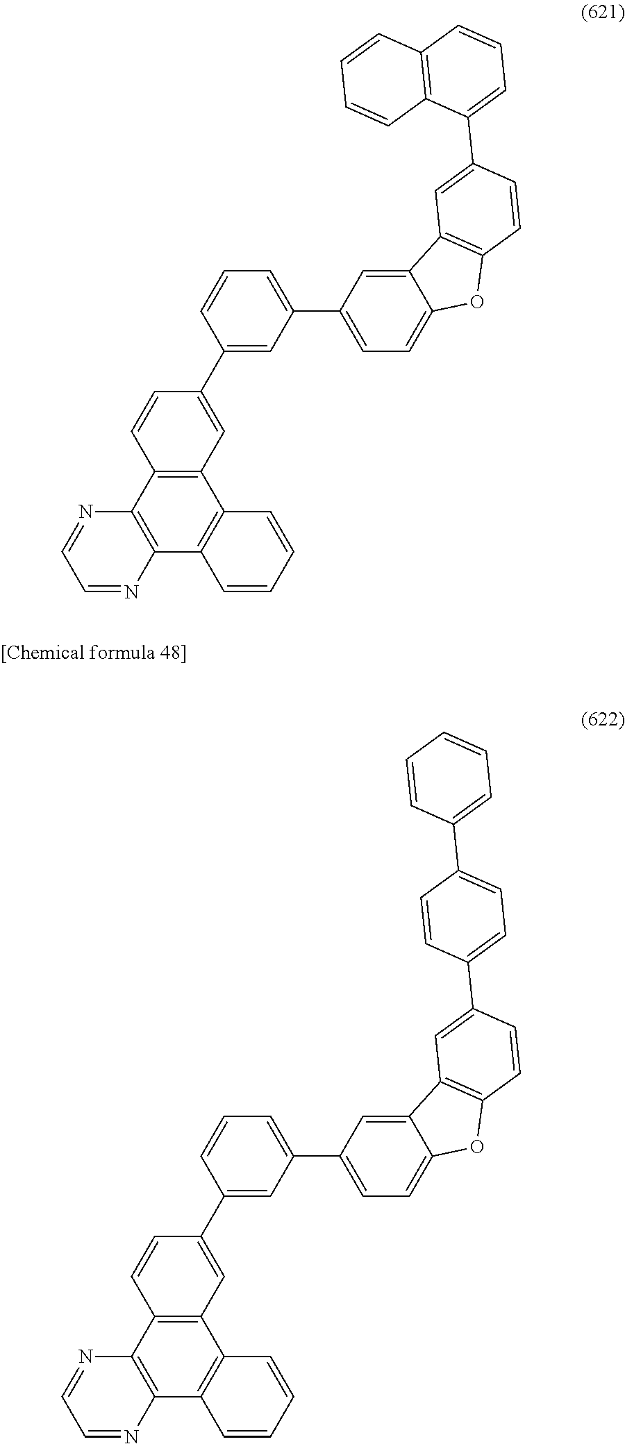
C12=C(C3=C(C4=C1C=CC=C4)N=CC=N3)C=CC(C1=CC(C3=CC=C4C(=C3)C3=C(O4)C=CC(C4=CC=CC5=C4C=CC=C5)=C3)=CC=C1)=C2.C12=C(C3=C(C4=C1C=CC=C4)N=CC=N3)C=CC(C1=CC(C3=CC=C4C(=C3)C3=C(O4)C=CC(C4=CC=C(C5=CC=CC=C5)C=C4)=C3)=CC=C1)=C2
